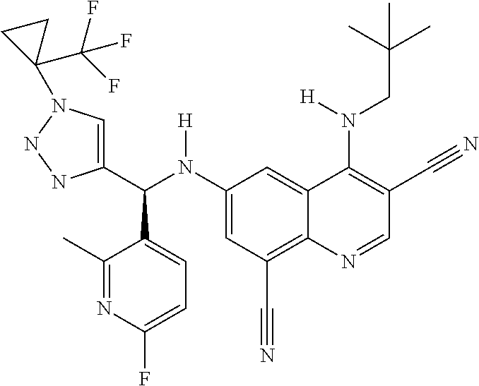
C1(N(C(C2=CN(C3(C(F)(F)F)CC3)NN2)C2=CC=C(F)N=C2C)[H])=CC(C#N)=C2C(=C1)C(N(CC(C)(C)C)[H])=C(C#N)C=N2
